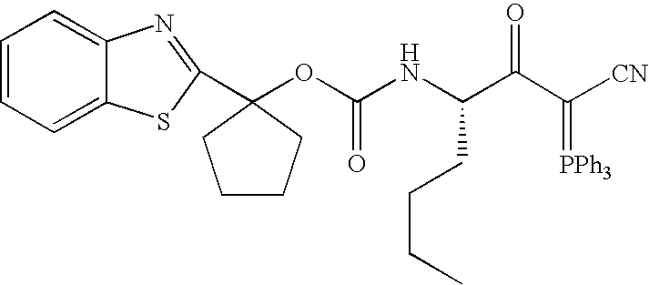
C1=CC=C2C(=C1)N=C(C1(OC(NC(C(C([CN])=[PPh3])=O)CCCC)=O)CCCC1)S2
